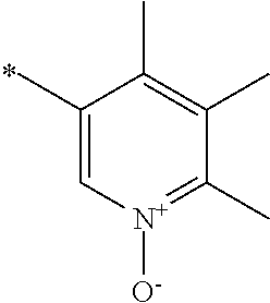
C1(C)=C[N+]([O-])=C(C)C(C)=C1C
